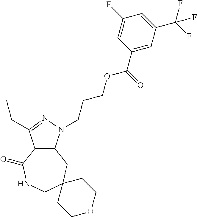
C12=C(N(CCCOC(C3=CC(C(F)(F)F)=CC(F)=C3)=O)N=C1CC)CC1(CNC2=O)CCOCC1
